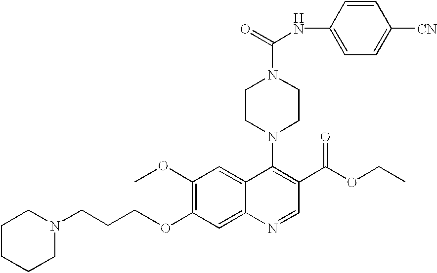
O(C1=C(OC)C=C2C(=C1)N=CC(C(OCC)=O)=C2N1CCN(C(=O)NC2=CC=C([CN])C=C2)CC1)CCCN1CCCCC1
